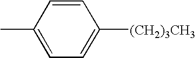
CC1=CC=C([(CH2)3CH3])C=C1
